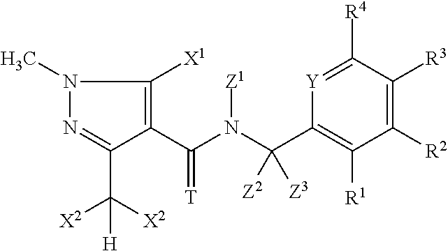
C1([R4])=[Y]C(C(N(C(C2=C([X1])N(C)N=C2C([X2])([X2])[H])=[T])[Z1])([Z2])[Z3])=C([R1])C([R2])=C1[R3]
